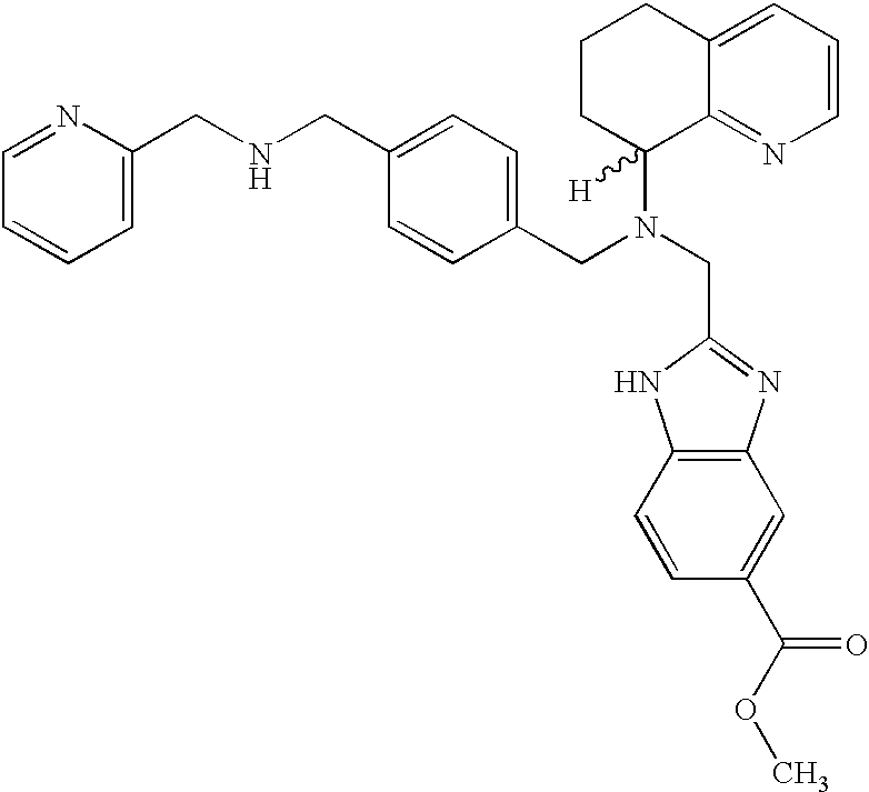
C1=C(C(OC)=O)C=CC2=C1N=C(CN(CC1=CC=C(CNCC3=CC=CC=N3)C=C1)C1([H])CCCC3=CC=CN=C13)N2
